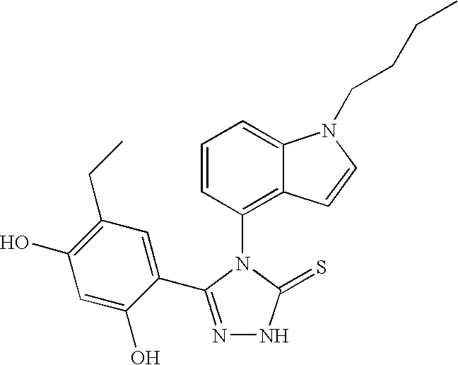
C1=CC(N2C(=S)NN=C2C2=CC(CC)=C(O)C=C2O)=C2C(=C1)N(CCCC)C=C2
